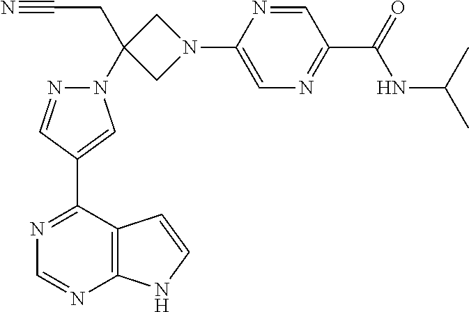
N1=C(C2=CN(C3(CC#N)CN(C4=CN=C(C(=O)NC(C)C)C=N4)C3)N=C2)C2=C(N=C1)NC=C2
